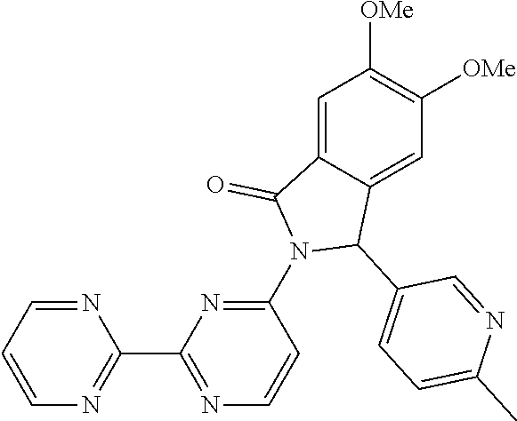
C1(N2C(C3=CC=C(C)N=C3)C3=CC([OMe])=C([OMe])C=C3C2=O)=NC(C2=NC=CC=N2)=NC=C1
